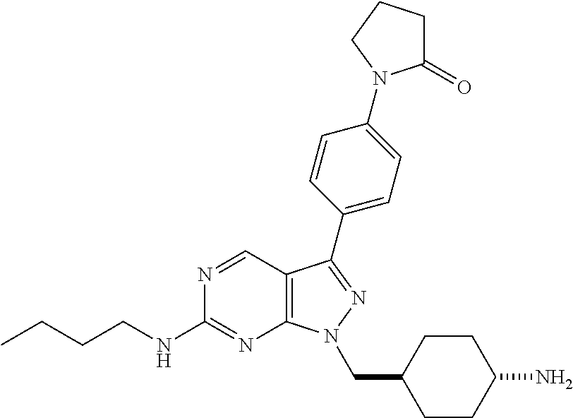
N1=CC2=C(N=C1NCCCC)N(CC1CCC(N)CC1)N=C2C1=CC=C(N2C(=O)CCC2)C=C1
